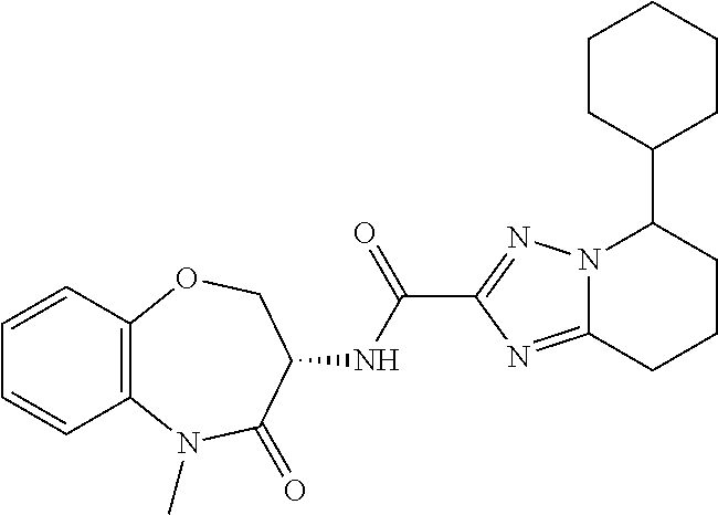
C12=C(N(C)C(=O)C(NC(C3=NN4C(=N3)CCCC4C3CCCCC3)=O)CO1)C=CC=C2
